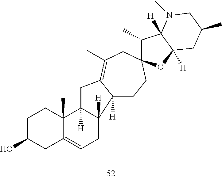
C1C(O)CC2=CCC3([H])C4([H])CCC5(CC(C)=C4CC3([H])C2(C)C1)C(C)C1([H])C([H])(O5)CC(C)CN1C
